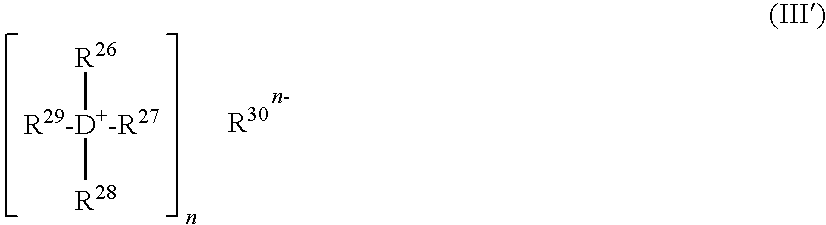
[R29-D+-R27]([R26])[R28].[R30]
